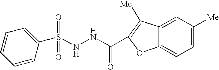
N(NC(=O)C1=C([Me])C2=CC([Me])=CC=C2O1)S(C1=CC=CC=C1)(=O)=O
